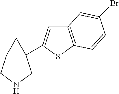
C12(C3=CC4=C(S3)C=CC(Br)=C4)C(CNC1)C2
